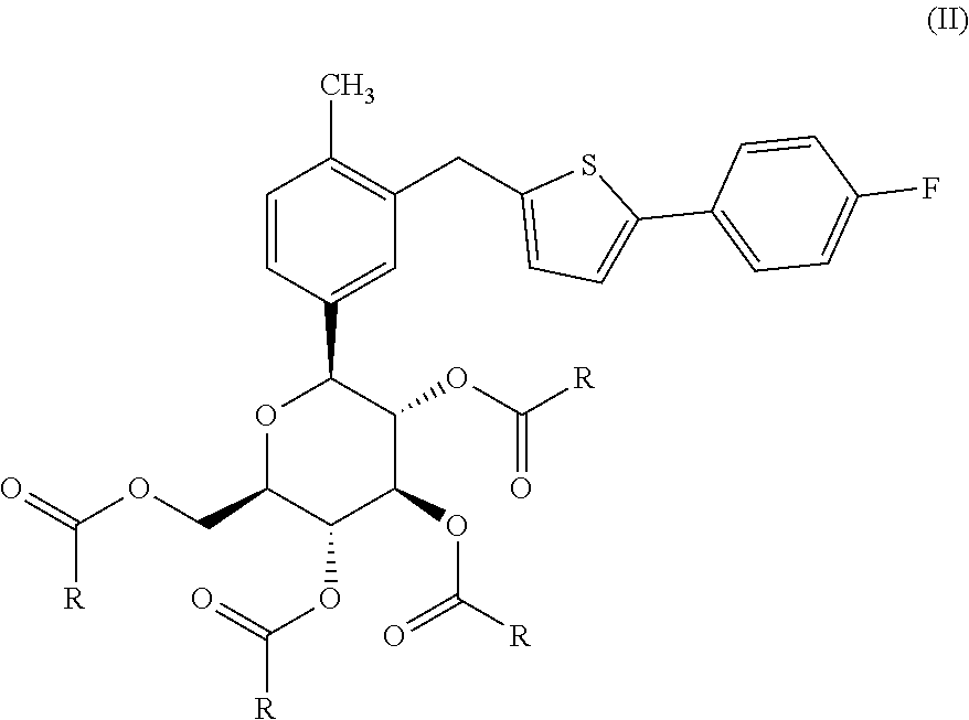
C1=CC(C2OC(COC([R])=O)C(OC(=O)[R])C(OC(=O)[R])C2OC(=O)[R])=CC(CC2=CC=C(C3=CC=C(F)C=C3)S2)=C1C
